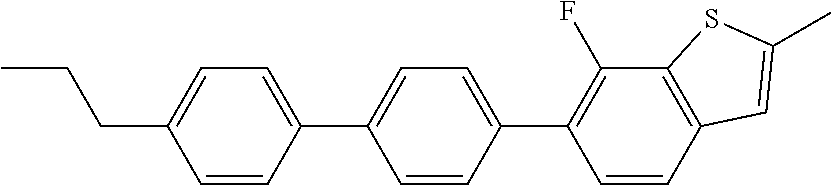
CCCC1=CC=C(C2=CC=C(C3=C(F)C4=C(C=C3)C=C(C)S4)C=C2)C=C1
